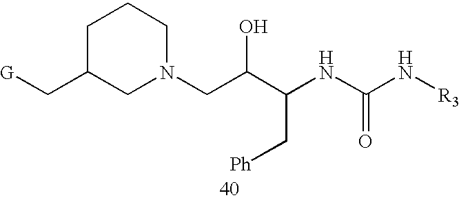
C1(C[G])CN(CC(C(NC(N[R3])=O)C[Ph])O)CCC1
